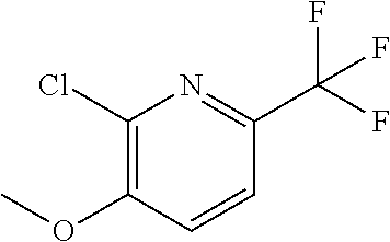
C1(Cl)=C(OC)C=CC(C(F)(F)F)=N1
